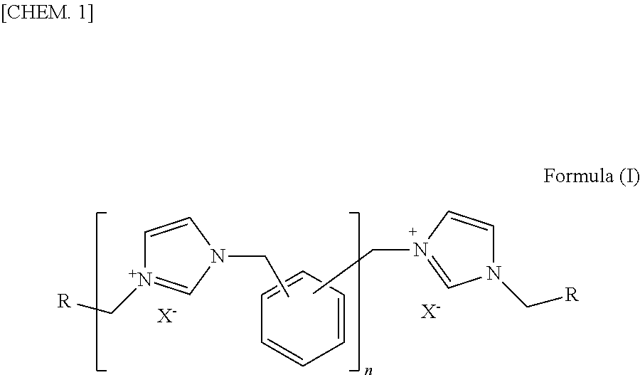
C1=CN(CC)C=[N+]1C[R].C1=CC=CC=C1.CCN1=CN(C[R])C=C1.[X-].[X-]
